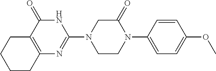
N1(C2=CC=C(OC)C=C2)C(=O)CN(C2=NC3=C(C(=O)N2)CCCC3)CC1
